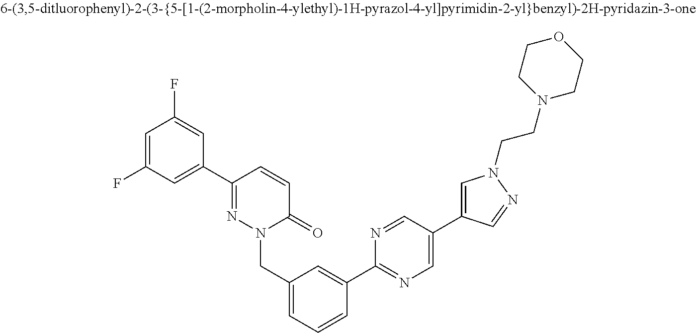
C1(F)=CC(F)=CC(C2=NN(CC3=CC=CC(C4=NC=C(C5=CN(CCN6CCOCC6)N=C5)C=N4)=C3)C(=O)C=C2)=C1
